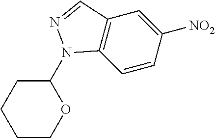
C1([NO2])=CC2=C(N(C3OCCCC3)N=C2)C=C1
